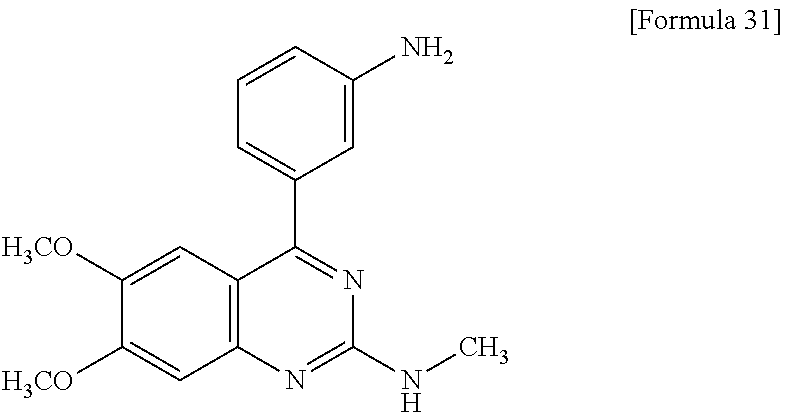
C1([H3CO])=CC2=C(C=C1[H3CO])N=C(NC)N=C2C1=CC=CC(N)=C1
